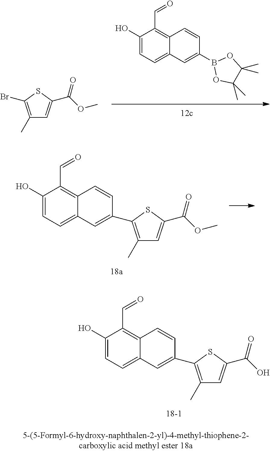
C1(O)=CC=C2C(=C1C=O)C=CC(C1=C(C)C=C(C(=O)OC)S1)=C2.C1(O)=CC=C2C(=C1C=O)C=CC(C1=C(C)C=C(C(=O)O)S1)=C2.C1(C)=C(Br)SC(C(=O)OC)=C1.C1(O)=CC=C2C(=C1C=O)C=CC(B1OC(C)(C)C(C)(C)O1)=C2
